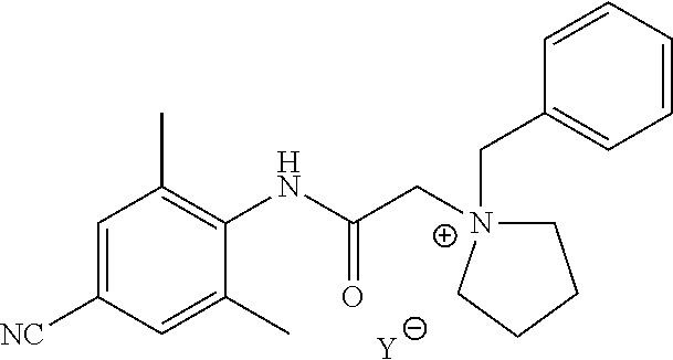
[Y].C1=C([NC])C=C(C)C(NC(C[N+]2(CC3=CC=CC=C3)CCCC2)=O)=C1C
